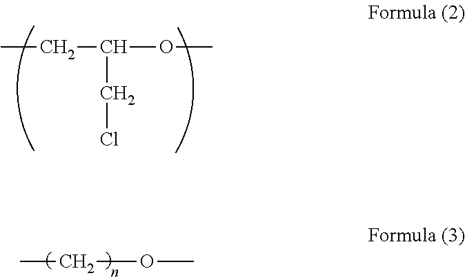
CCC(OC)CCl.CCOC
